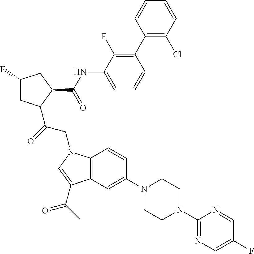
C1(C2=C(F)C(NC(C3CC(F)CC3C(CN3C4=C(C=C(N5CCN(C6=NC=C(F)C=N6)CC5)C=C4)C(C(=O)C)=C3)=O)=O)=CC=C2)=C(Cl)C=CC=C1
